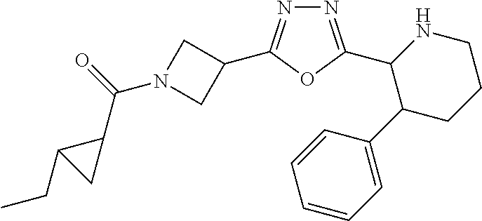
C1=C(C2CCCNC2C2=NN=C(C3CN(C(=O)C4C(CC)C4)C3)O2)C=CC=C1
